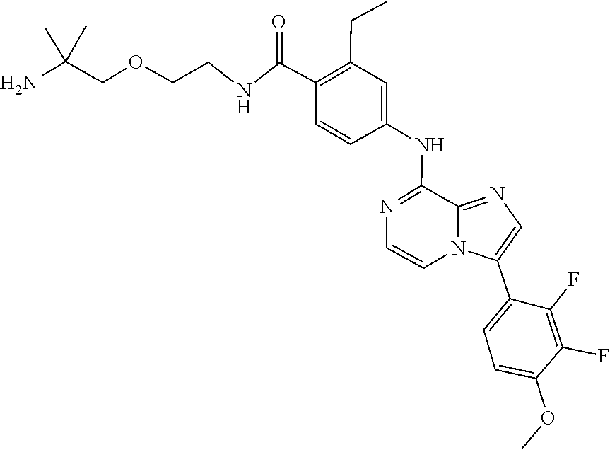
N1=C(NC2=CC(CC)=C(C(NCCOCC(N)(C)C)=O)C=C2)C2=NC=C(C3=CC=C(OC)C(F)=C3F)N2C=C1
